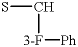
SC[3-F][Ph]
